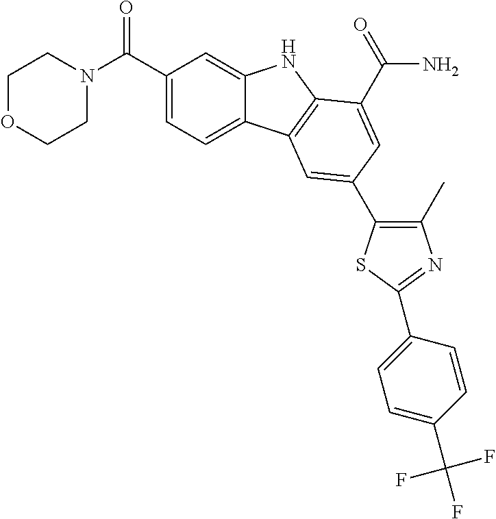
C1OCCN(C(C2=CC=C3C(=C2)NC2=C3C=C(C3=C(C)N=C(C4=CC=C(C(F)(F)F)C=C4)S3)C=C2C(=O)N)=O)C1
